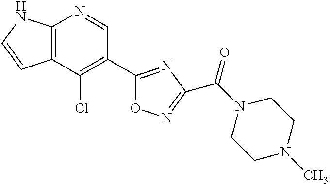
C12=C(C(Cl)=C(C3=NC(C(N4CCN(C)CC4)=O)=NO3)C=N1)C=CN2
